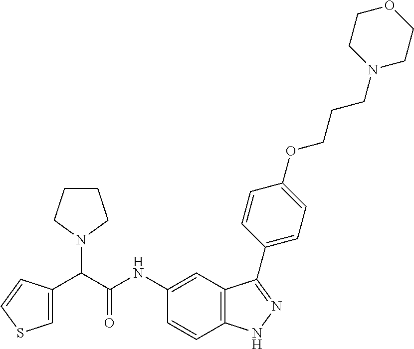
C1(NC(C(C2=CSC=C2)N2CCCC2)=O)=CC2=C(C=C1)NN=C2C1=CC=C(OCCCN2CCOCC2)C=C1
